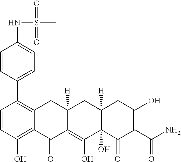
C1=CC(O)=C2C(=C1C1=CC=C(NS(C)(=O)=O)C=C1)CC1([H])C(=C(O)C3(O)C([H])(C1)CC(O)=C(C(N)=O)C3=O)C2=O
